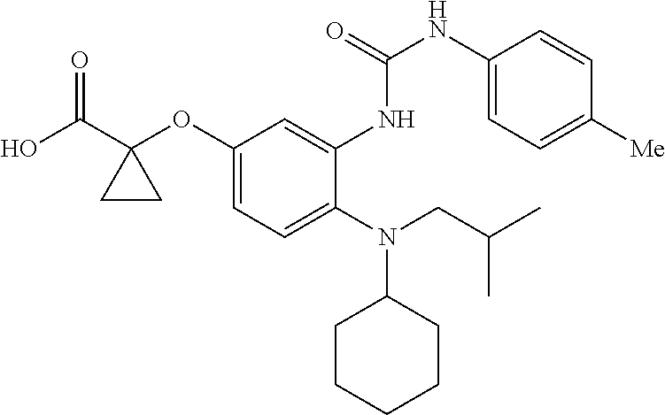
C1(OC2(C(O)=O)CC2)=CC=C(N(CC(C)C)C2CCCCC2)C(NC(NC2=CC=C([Me])C=C2)=O)=C1
